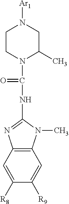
C12=C(C=C([R8])C([R9])=C1)N=C(NC(N1C(C)CN([Ar1])CC1)=O)N2C
